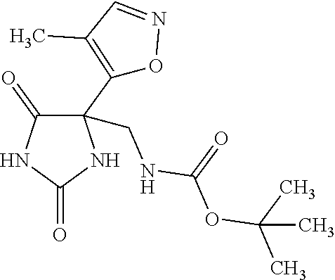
C1(=O)C(C2=C(C)C=NO2)(CNC(OC(C)(C)C)=O)NC(=O)N1
